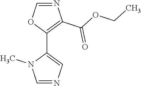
C1(C2=CN=CN2C)=C(C(OCC)=O)N=CO1
